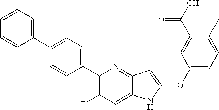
C1(C2=CC=C(C3=CC=CC=C3)C=C2)=C(F)C=C2C(=N1)C=C(OC1=CC=C(C)C(C(=O)O)=C1)N2
